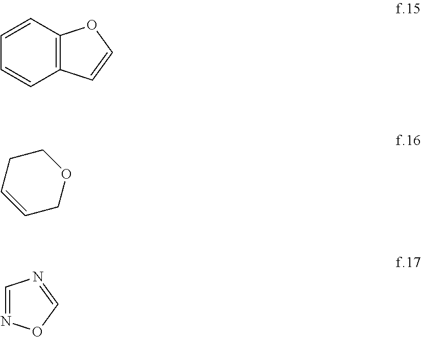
C1=CC2=C(C=C1)C=CO2.C1CC=CCO1.C1=NOC=N1
